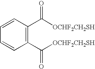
C1(C([OCHF2CH2SH])=O)=C(C([OCHF2CH2SH])=O)C=CC=C1
